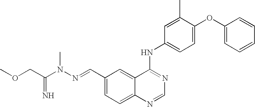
O(C1=CC=C(NC2=NC=NC3=CC=C(C=NN(C(COC)=N)C)C=C23)C=C1C)C1=CC=CC=C1
